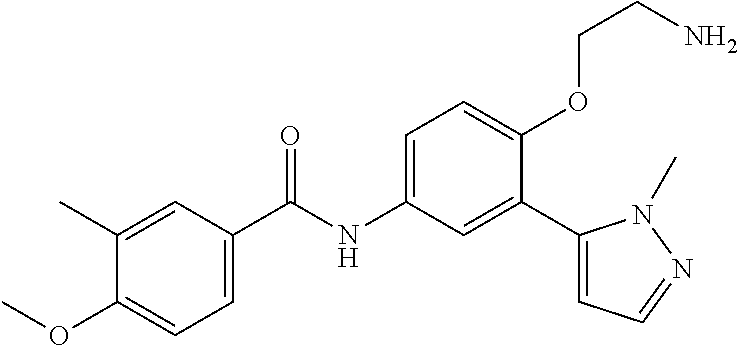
C1(C)=CC(C(=O)NC2=CC=C(OCCN)C(C3=CC=NN3C)=C2)=CC=C1OC
